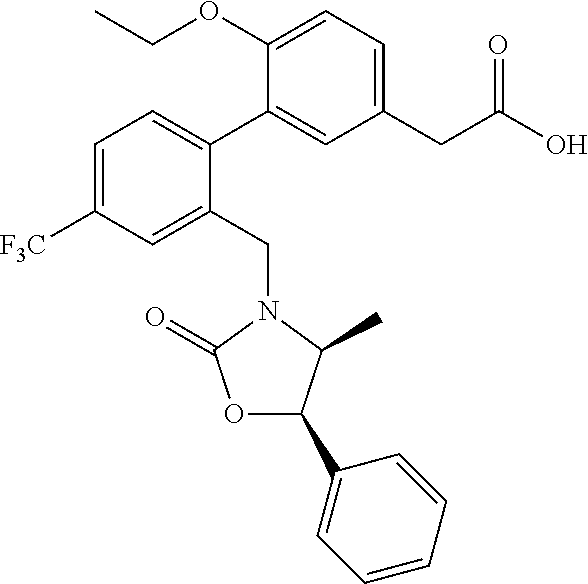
C1(C2=CC=C([F3C])C=C2CN2C(=O)OC(C3=CC=CC=C3)C2C)=CC(CC(O)=O)=CC=C1OCC
